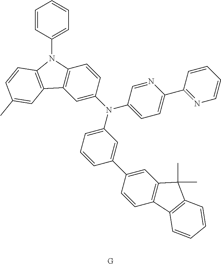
[G].C1=C(N(C2=CC=CC(C3=CC4=C(C=C3)C3=C(C4(C)C)C=CC=C3)=C2)C2=CC=C(C3=NC=CC=C3)N=C2)C=CC2=C1C1=C(N2C2=CC=CC=C2)C=CC(C)=C1
